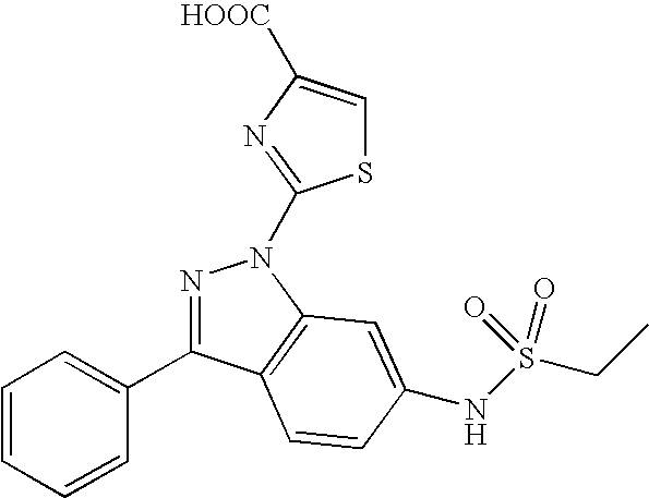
N1=C(C2=CC=CC=C2)C2=C(N1C1=NC([HOOC])=CS1)C=C(NS(=O)(CC)=O)C=C2
